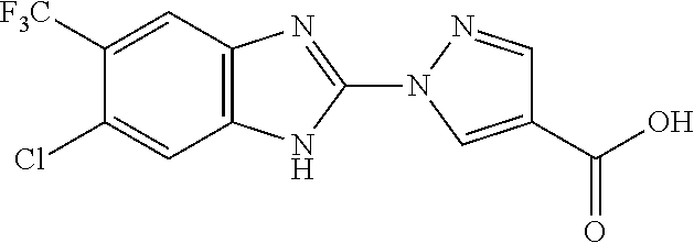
C1([F3C])=CC2=C(NC(N3C=C(C(=O)O)C=N3)=N2)C=C1Cl
